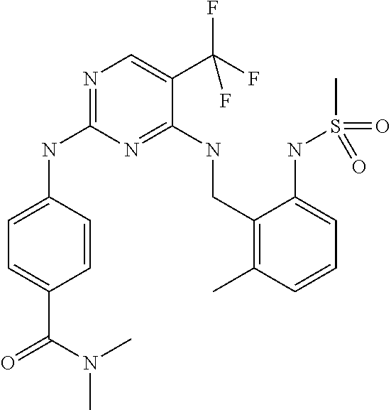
N1=C(NC2=CC=C(C(=O)N(C)C)C=C2)N=C(NCC2=C(C)C=CC=C2NS(=O)(C)=O)C(C(F)(F)F)=C1
